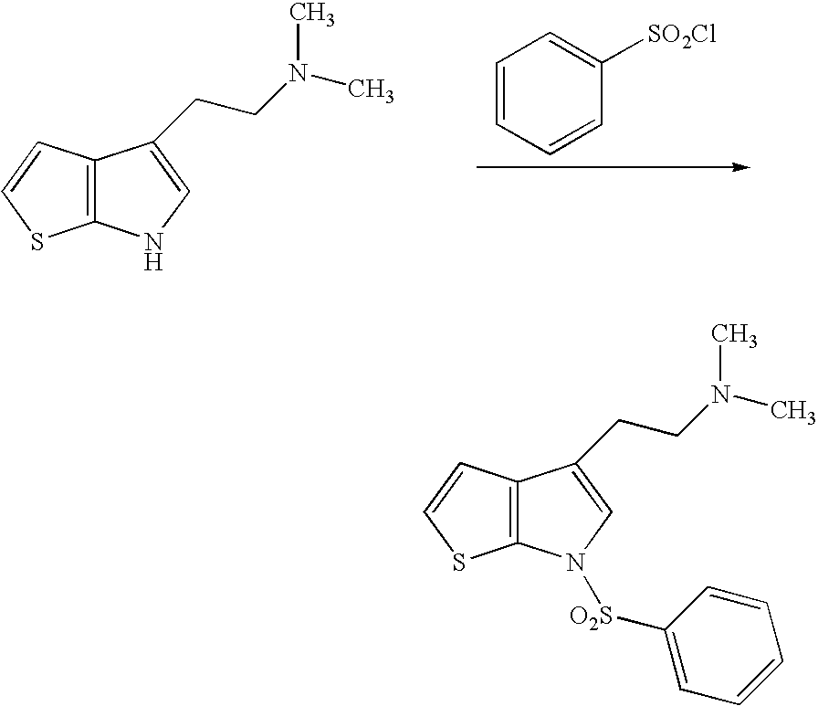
C12=C(C=CS1)C(CCN(C)C)=CN2.C1=CC=CC([SO2Cl])=C1.C12=C(C=CS1)C(CCN(C)C)=CN2[O2S]C1=CC=CC=C1
